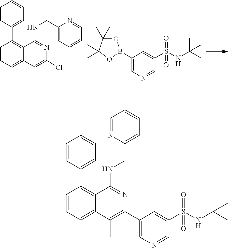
C1=CC(C2=C3C(=CC=C2)C(C)=C(Cl)N=C3NCC2=CC=CC=N2)=CC=C1.C1(B2OC(C)(C)C(C)(C)O2)=CN=CC(S(NC(C)(C)C)(=O)=O)=C1.C1=CC(C2=C3C(=CC=C2)C(C)=C(C2=CN=CC(S(NC(C)(C)C)(=O)=O)=C2)N=C3NCC2=CC=CC=N2)=CC=C1
